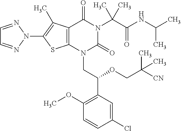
C1=NN(C2=C(C)C3=C(S2)N(CC(C2=C(OC)C=CC(Cl)=C2)OCC(C)([CN])C)C(=O)N(C(C(=O)NC(C)C)(C)C)C3=O)N=C1
